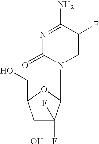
C1=C(F)C(N)=NC(=O)N1C1C(F)(F)C(O)C(CO)O1
